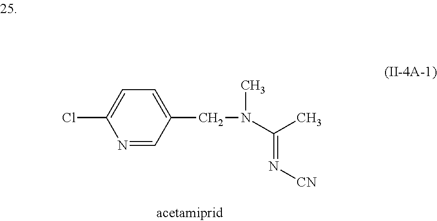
C1=C(Cl)N=CC(CN(C)C(C)=N[CN])=C1
